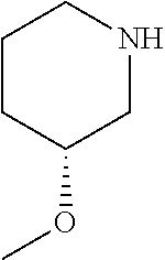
C1CC(OC)CNC1
